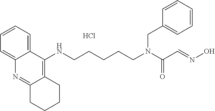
C1=CC=C2C(=C1)N=C1C(=C2NCCCCCN(C(C=NO)=O)CC2=CC=CC=C2)CCCC1.Cl
